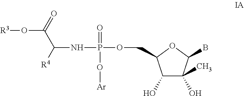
[R3]OC(=O)C(NP(OCC1C(O)C(O)(C)C(B)O1)(=O)O[Ar])[R4]
